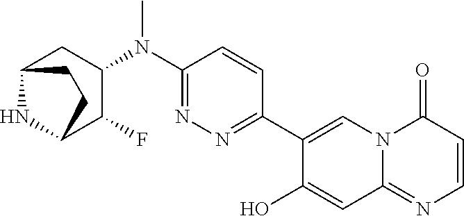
C1(N(C2=NN=C(C3=CN4C(=NC=CC4=O)C=C3O)C=C2)C)CC2NC(C1F)CC2
